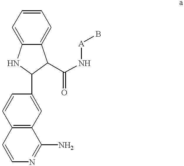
C12=C(C=C(C3NC4=CC=CC=C4C3C(N[A]B)=O)C=C1)C(N)=NC=C2
